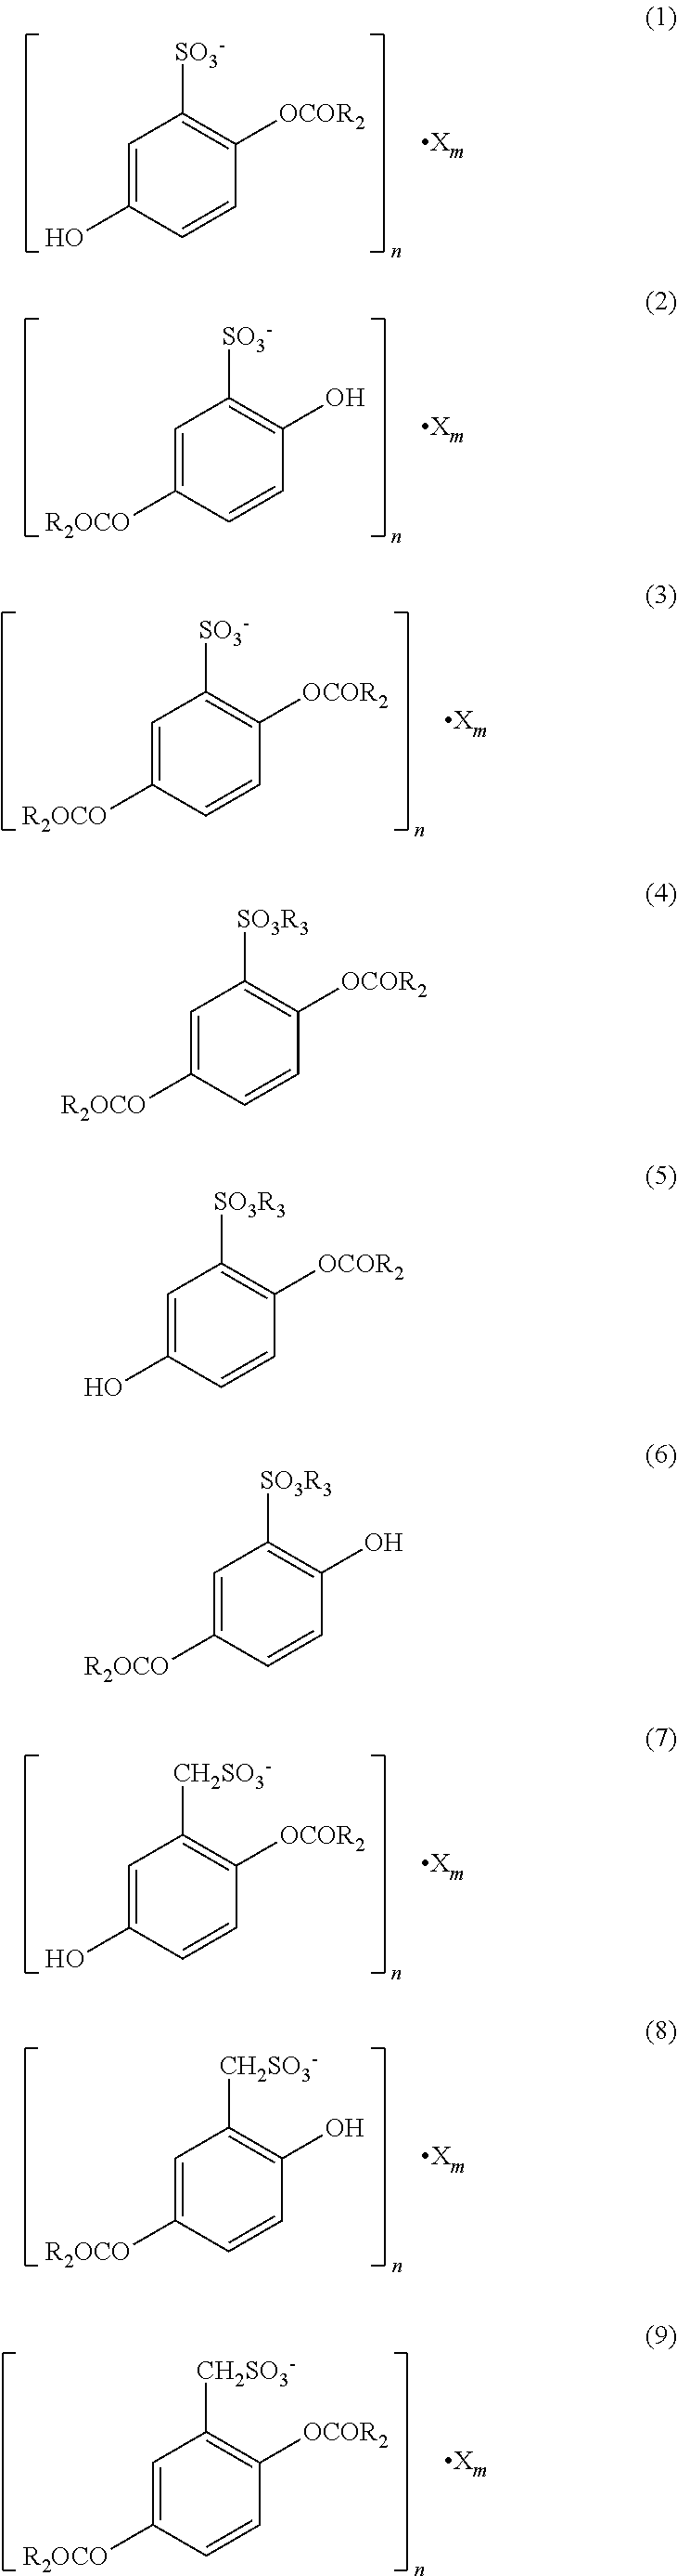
C1=C(O)C=CC([OCOR2])=C1[SO3-].C1=C([R2OCO])C=CC(O)=C1[SO3-].C1=C([R2OCO])C=CC([OCOR2])=C1[SO3-].C1=C([R2OCO])C=CC([OCOR2])=C1[SO3R3].C1=C(O)C=CC([OCOR2])=C1[SO3R3].C1=C([R2OCO])C=CC(O)=C1[SO3R3].C1=C(O)C=CC([OCOR2])=C1[CH2SO3-].C1=C([R2OCO])C=CC(O)=C1[CH2SO3-].C1=C([R2OCO])C=CC([OCOR2])=C1[CH2SO3-]
